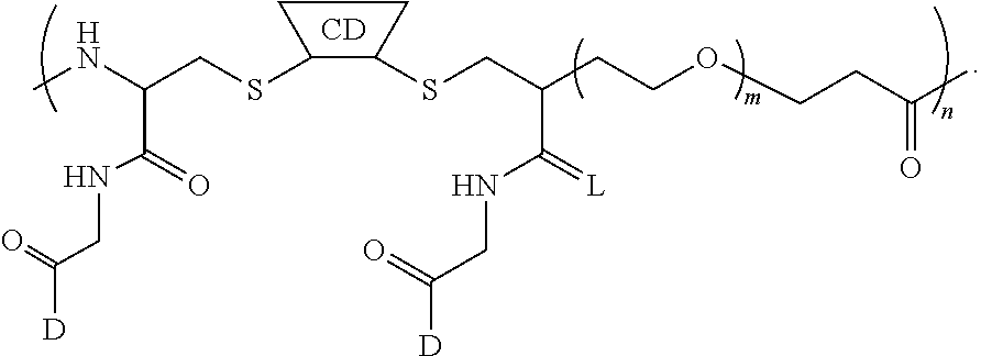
[CD].C1(SCC(CCOCCC(=O)C)C(=[L])NCC(=O)[D])C(SCC(NC)C(=O)NCC(=O)[D])CC1
